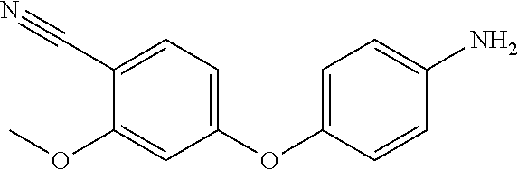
C1=C(C#N)C(OC)=CC(OC2=CC=C(N)C=C2)=C1
